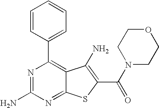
C1=CC(C2=C3C(=NC(N)=N2)SC(C(=O)N2CCOCC2)=C3N)=CC=C1
